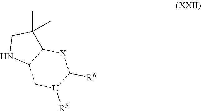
N1C2C(C(C)(C)C1)[X]C([R6])[U]([R5])C2
